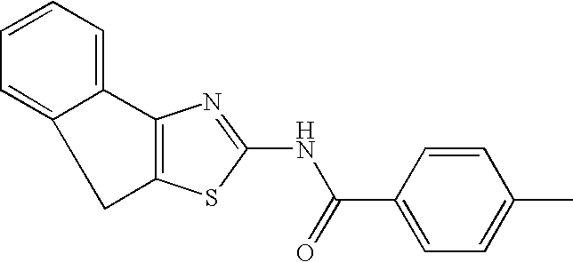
C1C2=CC=CC=C2C2=C1SC(NC(C1=CC=C(C)C=C1)=O)=N2
